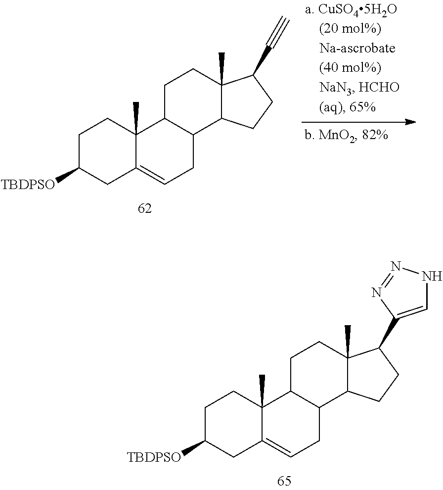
C1C([TBDPSO])CC2=CCC3C(C2(C)C1)CCC1(C)C3CCC1C1=CNN=N1.C1C([TBDPSO])CC2=CCC3C(C2(C)C1)CCC1(C)C3CCC1C#C
